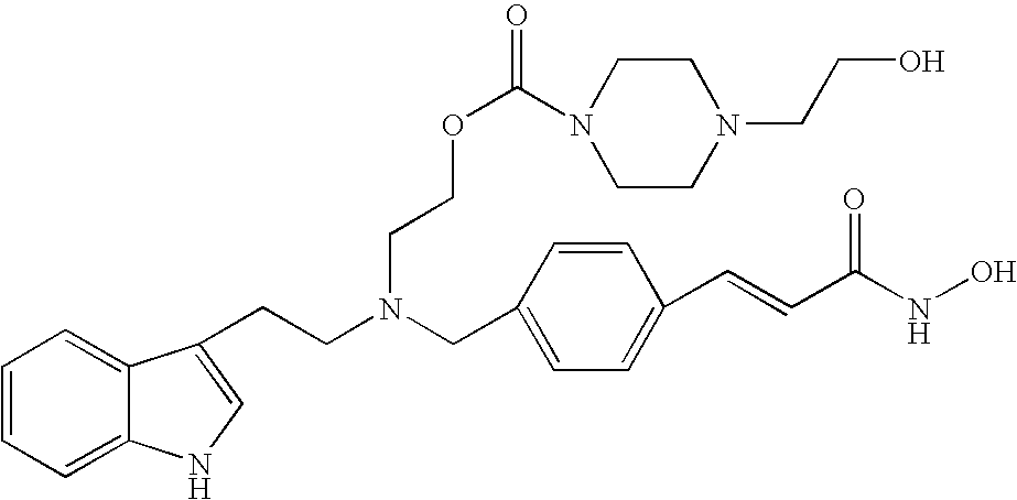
C1=CC=C2C(=C1)C(CCN(CC1=CC=C(C=CC(NO)=O)C=C1)CCOC(N1CCN(CCO)CC1)=O)=CN2
